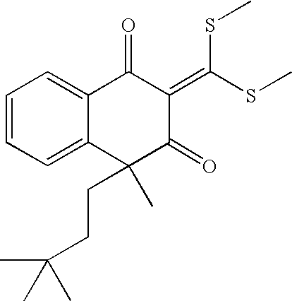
C1=CC=C2C(=C1)C(=O)C(=C(SC)SC)C(=O)C2(CCC(C)(C)C)C
